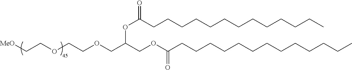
O(C(CCCCCCCCCCCCC)=O)C(COCCOCC[MeO])COC(CCCCCCCCCCCCC)=O
